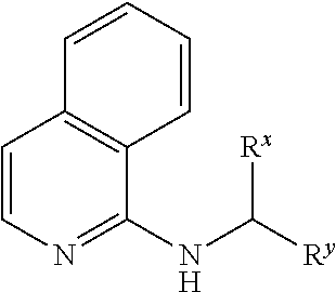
C1=CN=C(NC([Ry])[Rx])C2=C1C=CC=C2
